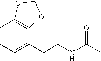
C1=CC=C(CCNC(C)=O)C2=C1OCO2
